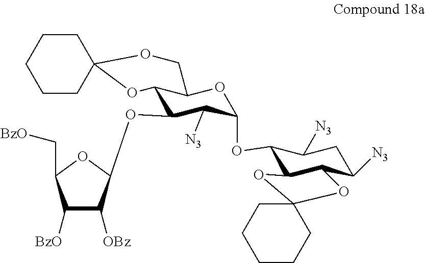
C12C(OC3C([OBz])C([BzO])C(C[BzO])O3)C([N3])C(OC3C4C(C([N3])CC3[N3])OC3(O4)CCCCC3)OC1COC1(O2)CCCCC1
